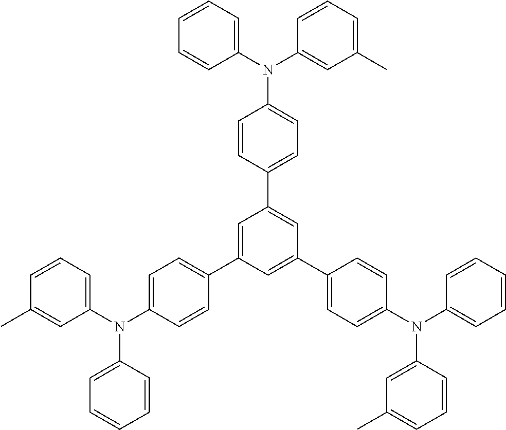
C1(N(C2=CC=C(C3=CC(C4=CC=C(N(C5=CC(C)=CC=C5)C5=CC=CC=C5)C=C4)=CC(C4=CC=C(N(C5=CC=CC=C5)C5=CC=CC(C)=C5)C=C4)=C3)C=C2)C2=CC(C)=CC=C2)=CC=CC=C1
